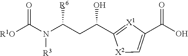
[R1O]C(N(C(CC(C1=[X1]C(C(O)=O)=C[X2]1)O)[R6])[R3])=O
